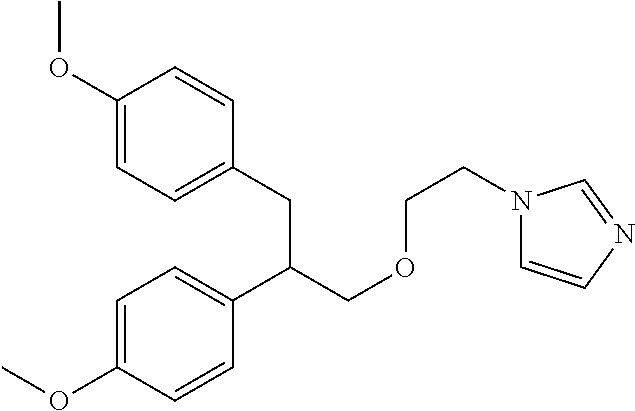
C(C(COCCN1C=CN=C1)C1=CC=C(OC)C=C1)C1=CC=C(OC)C=C1
